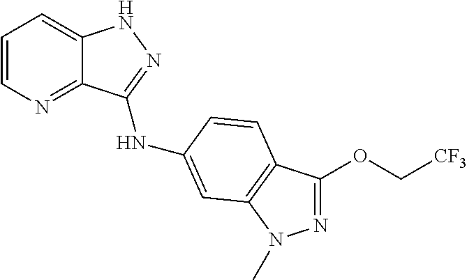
C1=CN=C2C(=C1)NN=C2NC1=CC2=C(C(OC[CF3])=NN2C)C=C1
